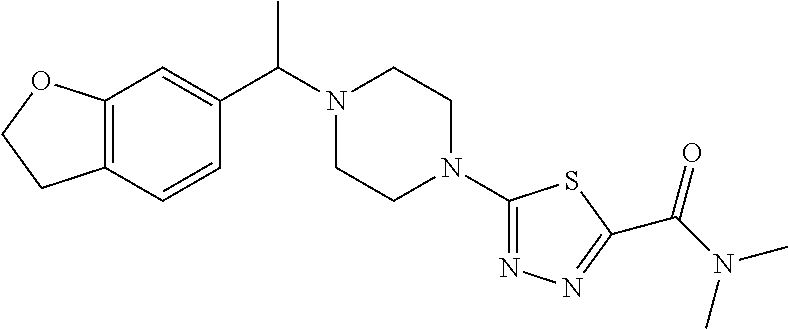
C12=C(C=CC(C(N3CCN(C4=NN=C(C(N(C)C)=O)S4)CC3)C)=C1)CCO2
